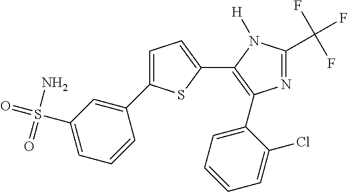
N1=C(C(F)(F)F)N([H])C(C2=CC=C(C3=CC(S(N)(=O)=O)=CC=C3)S2)=C1C1=CC=CC=C1Cl
